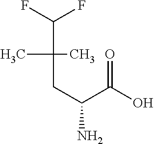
C(C(C(F)F)(C)C)C(N)C(O)=O
